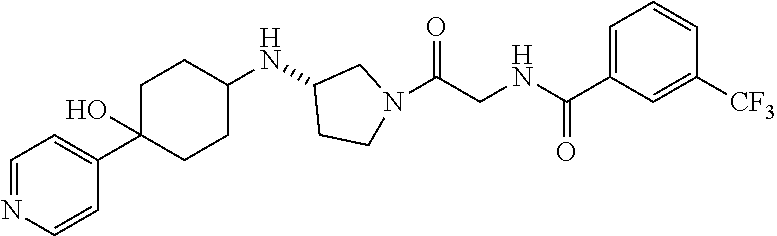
N1=CC=C(C2(O)CCC(NC3CCN(C(CNC(C4=CC=CC([CF3])=C4)=O)=O)C3)CC2)C=C1
